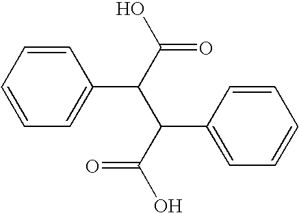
C1=CC=CC=C1C(C(O)=O)C(C(O)=O)C1=CC=CC=C1
